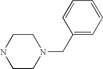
C1CN(CC2=CC=CC=C2)CCN1
